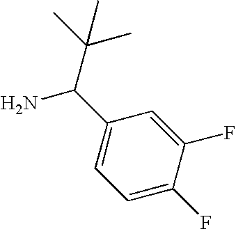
C1=C(C(N)C(C)(C)C)C=C(F)C(F)=C1
